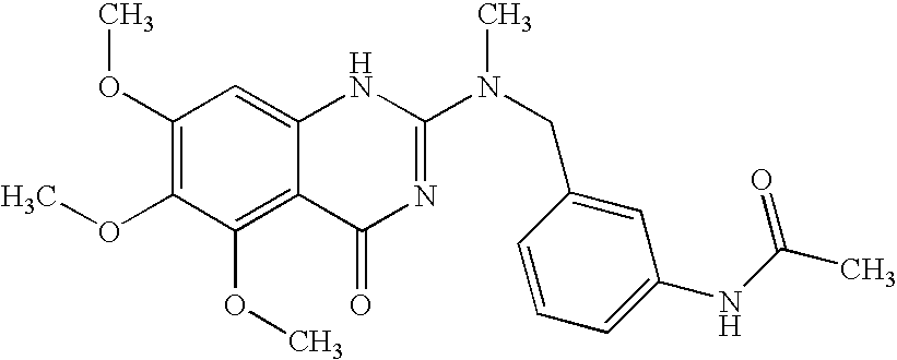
C1(OC)=C(OC)C(OC)=C2C(=C1)NC(N(CC1=CC(NC(=O)C)=CC=C1)C)=NC2=O
